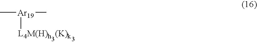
C[Ar19](C)[L4M(H)h]
